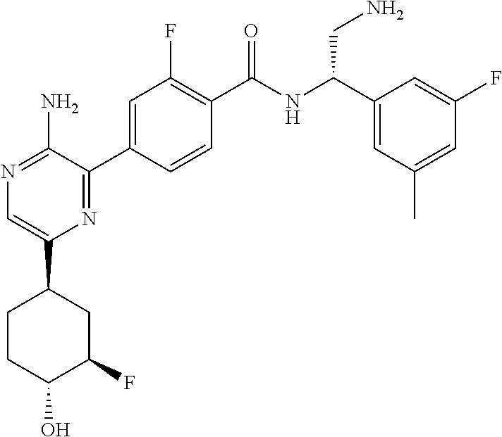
N1=C(N)C(C2=CC(F)=C(C(NC(C3=CC(C)=CC(F)=C3)CN)=O)C=C2)=NC(C2CCC(O)C(F)C2)=C1
